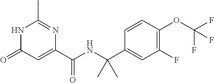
C1(C)=NC(C(NC(C2=CC(F)=C(OC(F)(F)F)C=C2)(C)C)=O)=CC(=O)N1
